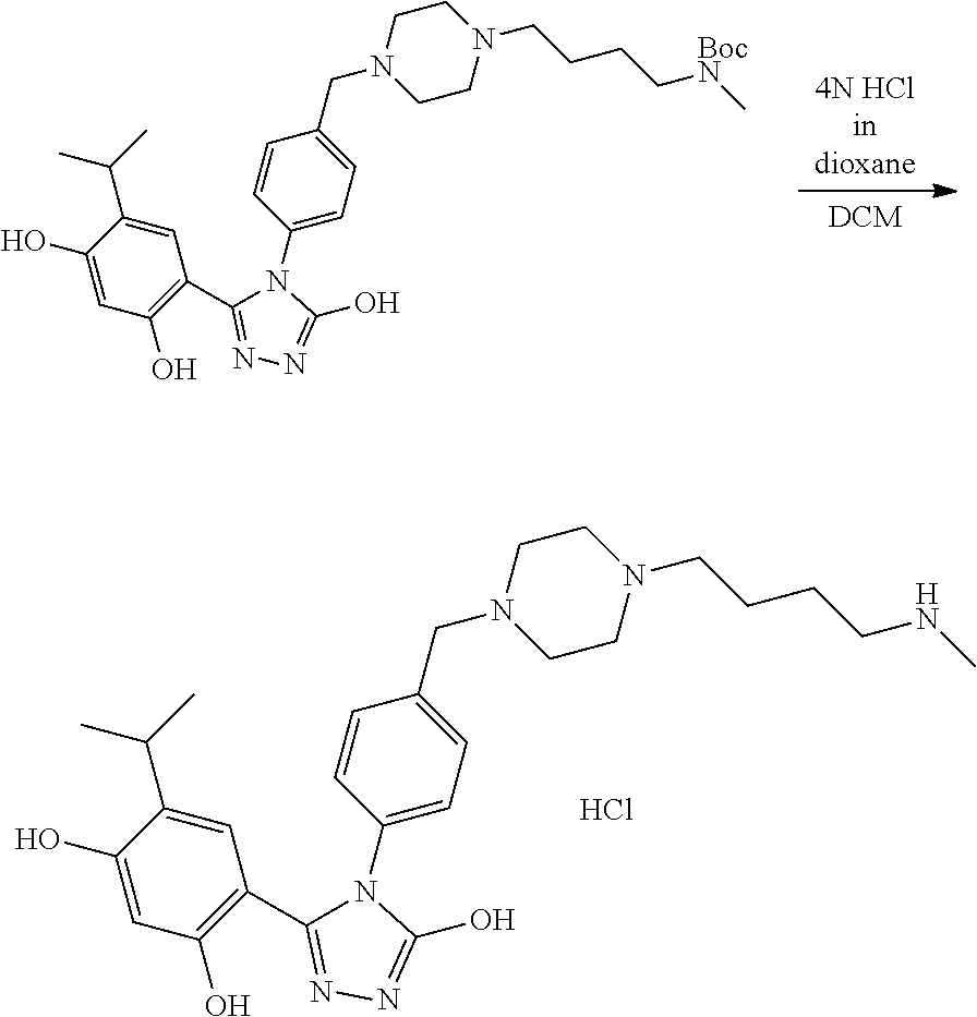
C1(O)=CC(O)=C(C2=NN=C(O)N2C2=CC=C(CN3CCN(CCCCNC)CC3)C=C2)C=C1C(C)C.Cl.[DCM].C1(O)=CC(O)=C(C2=NN=C(O)N2C2=CC=C(CN3CCN(CCCC[BocN]C)CC3)C=C2)C=C1C(C)C
